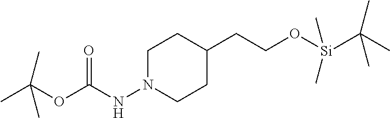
C(OC(NN1CCC(CCO[Si](C)(C)C(C)(C)C)CC1)=O)(C)(C)C
